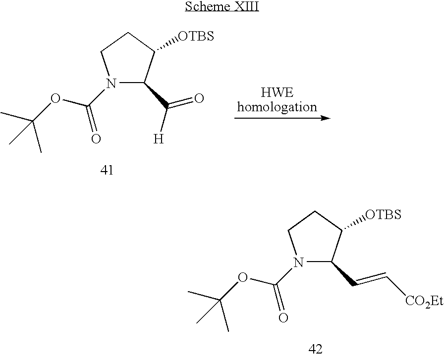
C1([OTBS])CCN(C(OC(C)(C)C)=O)C1C(=O)[H].C1([OTBS])CCN(C(OC(C)(C)C)=O)C1C=C[CO2Et]
